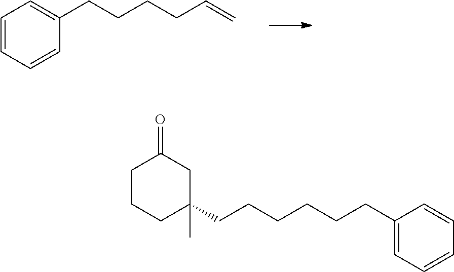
C1=CC=CC(CCCCC=C)=C1.C1CCC(C)(CCCCCCC2=CC=CC=C2)CC1=O
